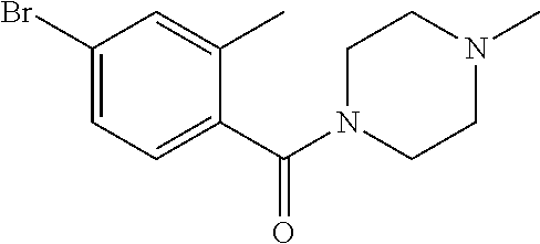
C1(Br)=CC=C(C(N2CCN(C)CC2)=O)C(C)=C1
